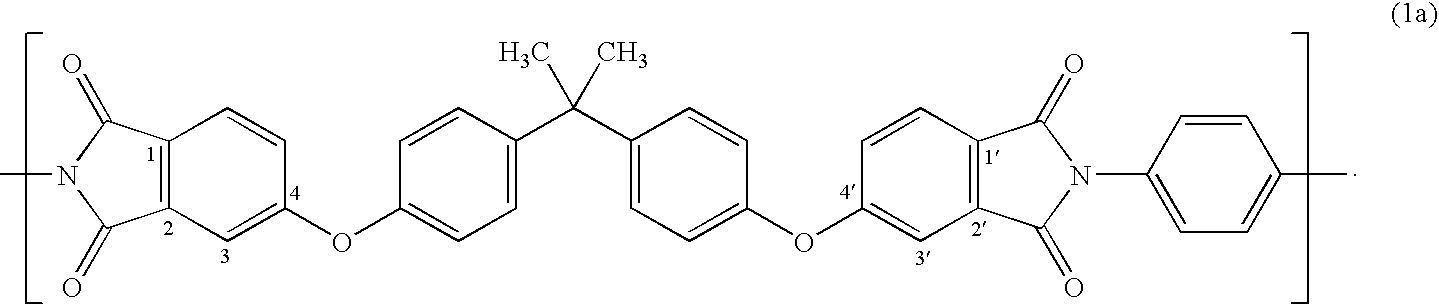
CN1C(=O)C2=C(C1=O)C=C(OC1=CC=C(C(C3=CC=C(OC4=CC5=C(C=C4)C(=O)N(C4=CC=C(C)C=C4)C5=O)C=C3)(C)C)C=C1)C=C2
